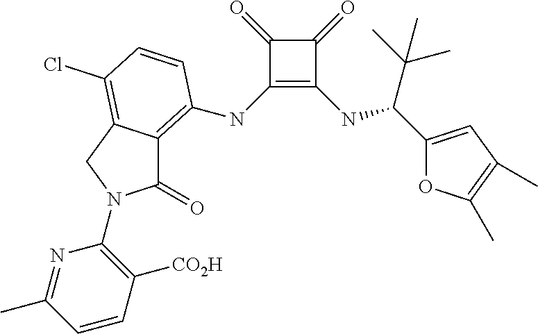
C1(=O)C(NC2=C3C(=O)N(C4=C([CO2H])C=CC(C)=N4)CC3=C(Cl)C=C2)=C(NC(C(C)(C)C)C2=CC(C)=C(C)O2)C1=O
